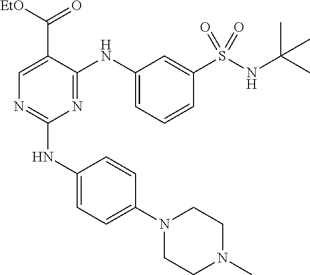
N1=C(NC2=CC=CC(S(NC(C)(C)C)(=O)=O)=C2)C(C(=O)[EtO])=CN=C1NC1=CC=C(N2CCN(C)CC2)C=C1
